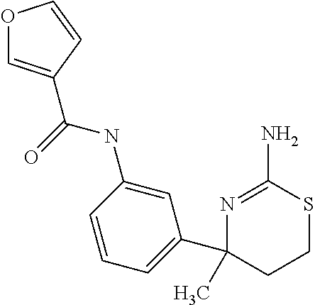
CC1(C2=CC=CC(NC(=O)C3=COC=C3)=C2)N=C(N)SCC1
